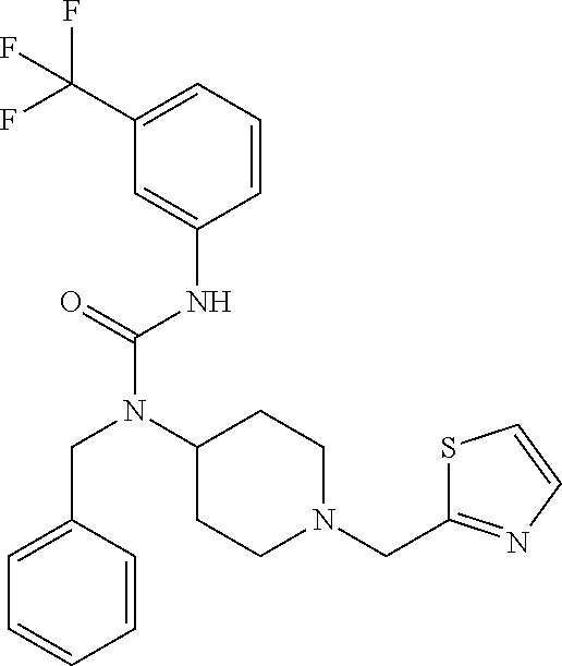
C1(C(F)(F)F)=CC=CC(NC(N(C2CCN(CC3=NC=CS3)CC2)CC2=CC=CC=C2)=O)=C1
